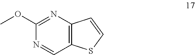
N1=CC2=C(N=C1OC)C=CS2
